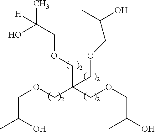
C(C(O)C)OCC(COCC(C)O)(COCC(C)([H])O)COCC(O)C
